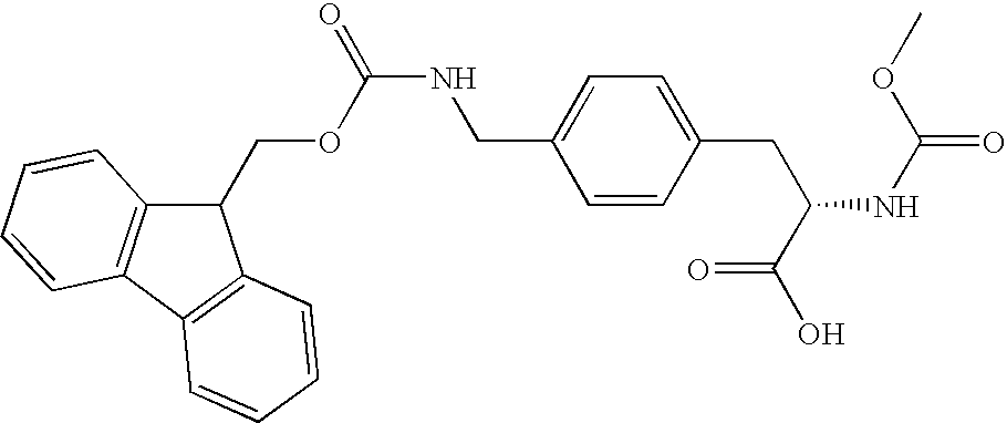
C1(COC(=O)NCC2=CC=C(CC(C(=O)O)NC(OC)=O)C=C2)C2=C(C3=C1C=CC=C3)C=CC=C2
